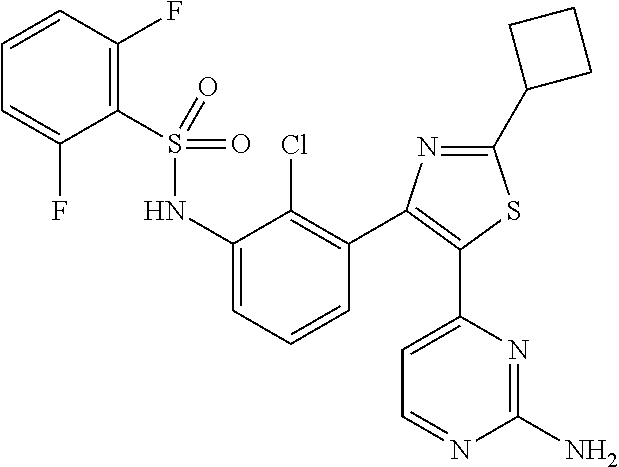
C1=C(C2=C(C3=C(Cl)C(NS(=O)(C4=C(F)C=CC=C4F)=O)=CC=C3)N=C(C3CCC3)S2)N=C(N)N=C1
